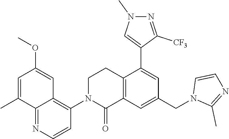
C1=C(C)C2=NC=CC(N3C(=O)C4=C(CC3)C(C3=CN(C)N=C3[CF3])=CC(CN3C(C)=NC=C3)=C4)=C2C=C1OC
